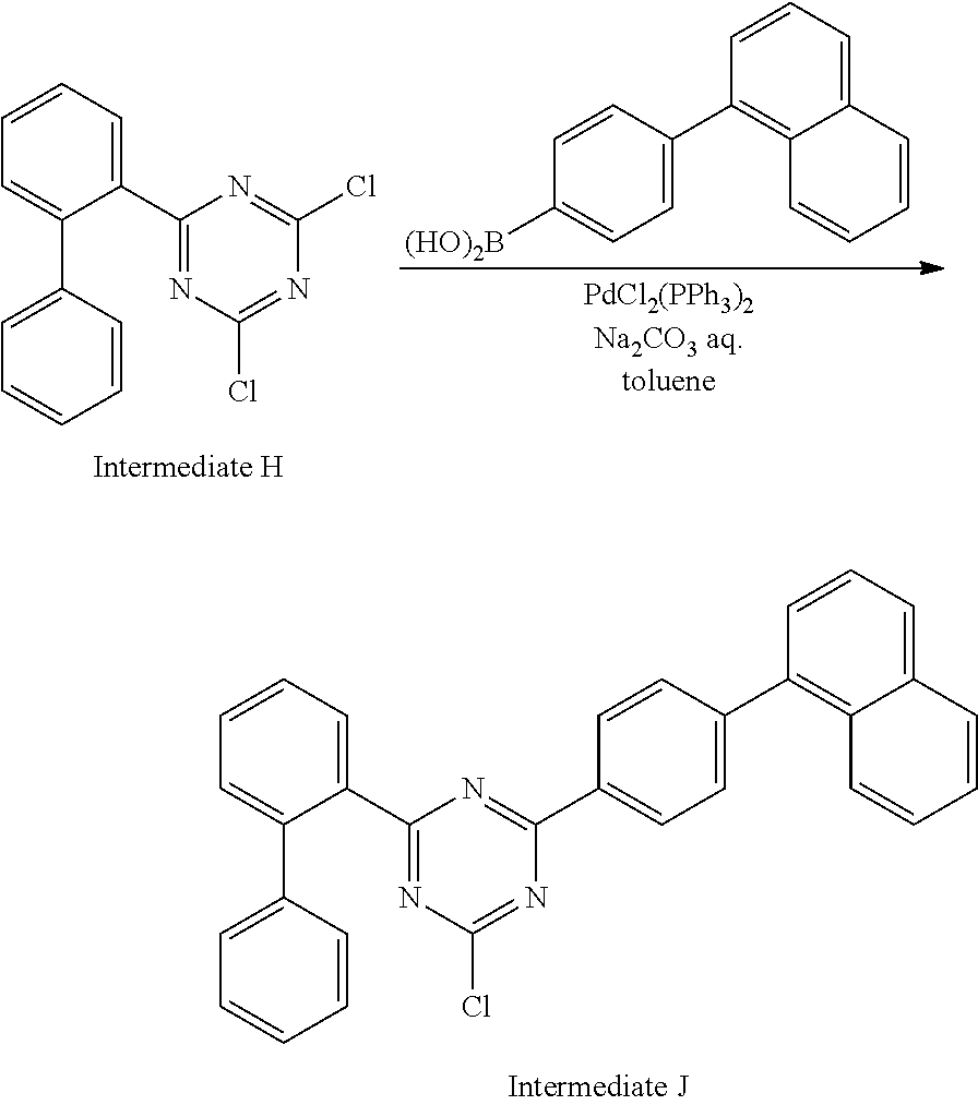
C1=CC(C2=C3C(=CC=C2)C=CC=C3)=CC=C1[(HO)2B].C1(C2=CC=CC=C2C2=CC=CC=C2)=NC(Cl)=NC(Cl)=N1.C1(C2=CC=CC=C2C2=CC=CC=C2)=NC(Cl)=NC(C2=CC=C(C3=C4C(=CC=C3)C=CC=C4)C=C2)=N1
